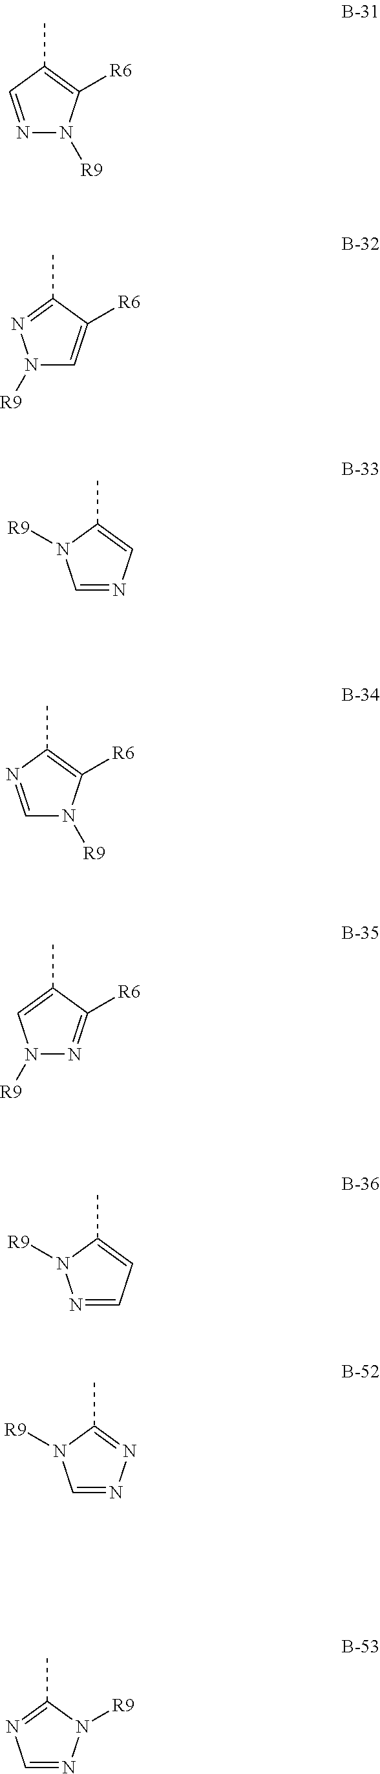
CC1=C([R6])N([R9])N=C1.CC1=NN([R9])C=C1[R6].CC1=CN=CN1[R9].CC1=C([R6])N([R9])C=N1.CC1=CN([R9])N=C1[R6].CC1=CC=NN1[R9].CC1=NN=CN1[R9].CC1=NC=NN1[R9]
